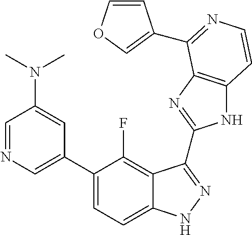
C1=C(C2=CC=C3C(=C2F)C(C2=NC4=C(N2)C=CN=C4C2=COC=C2)=NN3)C=C(N(C)C)C=N1
